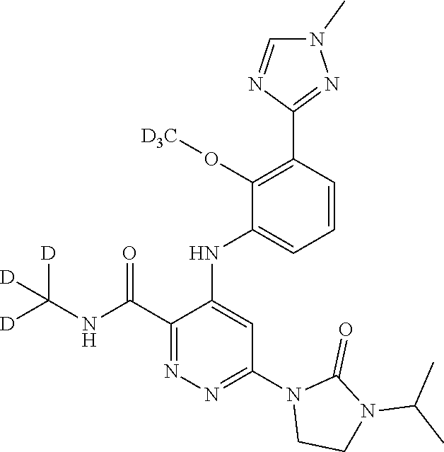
C1(C(NC([D])([D])[D])=O)=NN=C(N2CCN(C(C)C)C2=O)C=C1NC1=CC=CC(C2=NN(C)C=N2)=C1O[D3C]
